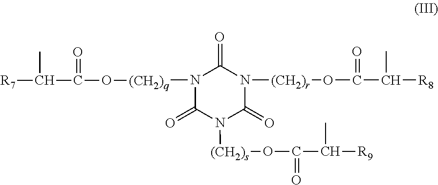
N1([(CH2)q]OC(C([R7])C)=O)C(=O)N([(CH2)s]OC(=O)C(C)[R9])C(=O)N([(CH2)r]OC(=O)C(C)[R8])C1=O
